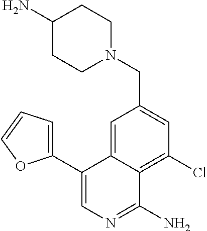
N1(CC2=CC(Cl)=C3C(=C2)C(C2=CC=CO2)=CN=C3N)CCC(N)CC1
